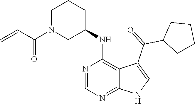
N1=CN=C2C(=C1NC1CCCN(C(C=C)=O)C1)C(C(C1CCCC1)=O)=CN2
